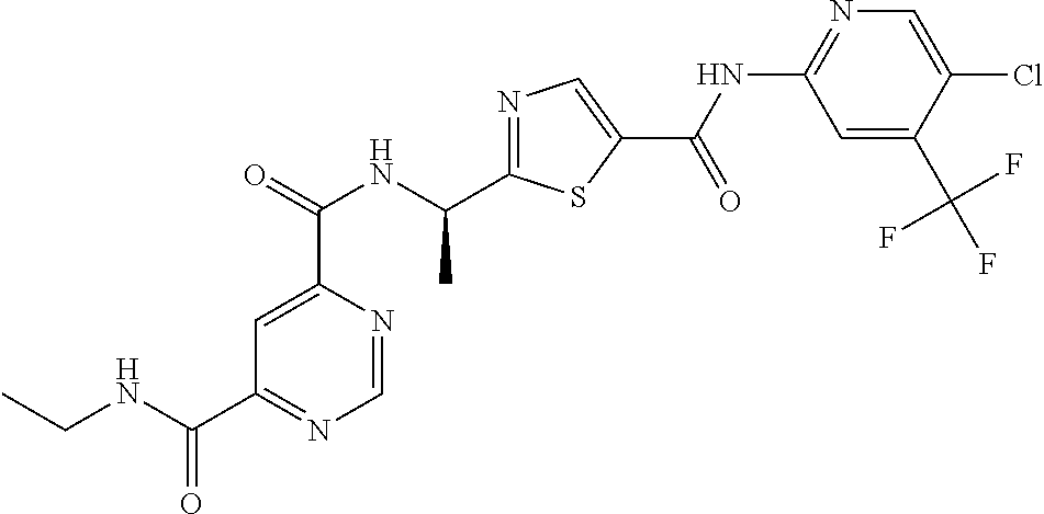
N1=C(C(NC(C2=CC(C(NCC)=O)=NC=N2)=O)C)SC(C(=O)NC2=NC=C(Cl)C(C(F)(F)F)=C2)=C1
